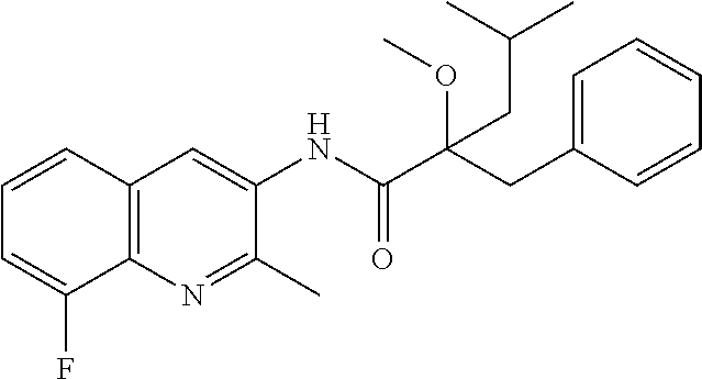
C12=C(N=C(C)C(NC(C(CC3=CC=CC=C3)(OC)CC(C)C)=O)=C1)C(F)=CC=C2
